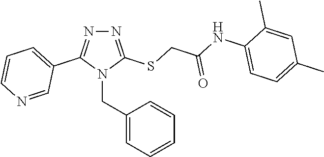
N1=C(SCC(NC2=CC=C(C)C=C2C)=O)N(CC2=CC=CC=C2)C(C2=CC=CN=C2)=N1
